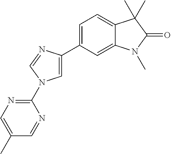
C1=C(C2=CC=C3C(=C2)N(C)C(=O)C3(C)C)N=CN1C1=NC=C(C)C=N1
